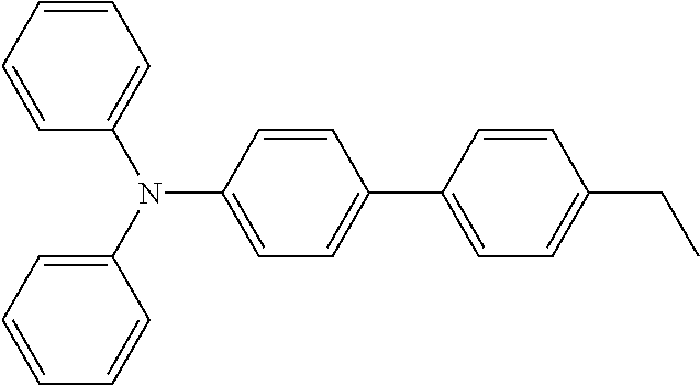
C1=CC=CC(N(C2=CC=CC=C2)C2=CC=C(C3=CC=C(CC)C=C3)C=C2)=C1
